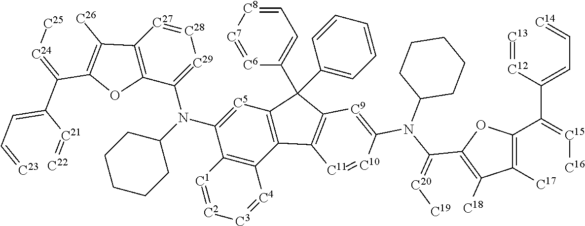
C12=C(C(C3=CC=CC=C3)(C3=CC=[C8][C7]=[C6]3)C3=C1[C11]=[C10]C(N(C1CCCCC1)C(C1=C([C18])C([C17])=C(C(=[C15][C16])C(=CC=[C14])[C12]=[C13])O1)=[C20][C19])=[C9]3)[C5]=C(N(C1=[C29][C28]=[C27]C3=C1OC(C(=[C24][C25])C([C21]=[C22])=CC=[C23])=C3[C26])C1CCCCC1)C1=C2[C4]=[C3][C2]=[C1]1
